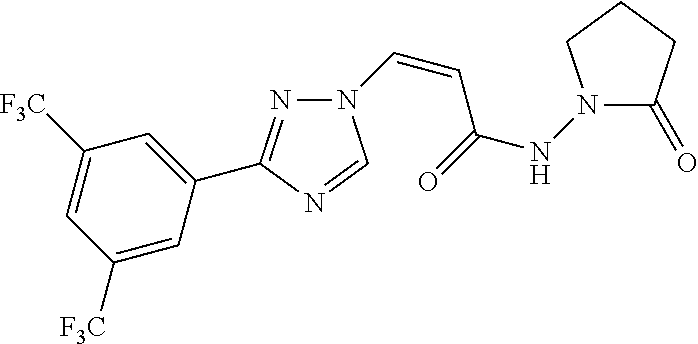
N1=C(C2=CC([F3C])=CC([F3C])=C2)N=CN1C=CC(NN1C(=O)CCC1)=O
